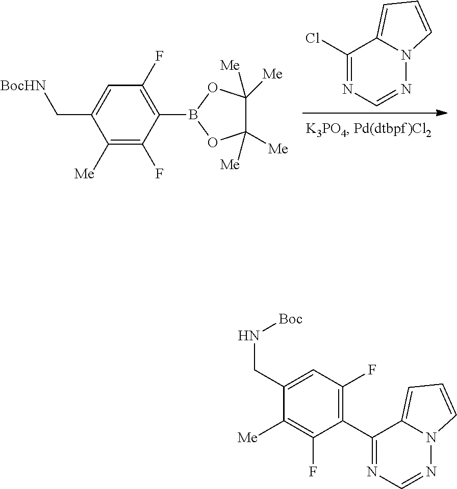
C1(Cl)=NC=NN2C1=CC=C2.C1([Me])=C(F)C(B2OC([Me])([Me])C([Me])([Me])O2)=C(F)C=C1C[BocHN].C1(C2=C(F)C=C(CN[Boc])C([Me])=C2F)=NC=NN2C1=CC=C2
